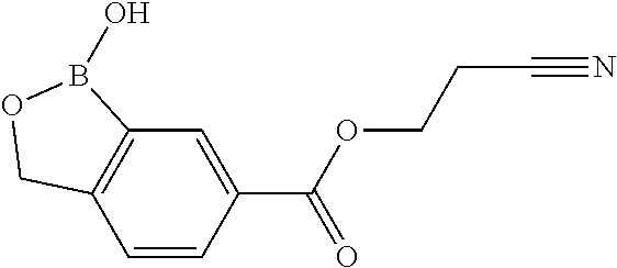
C12=C(C=CC(C(OCCC#N)=O)=C1)COB2O
